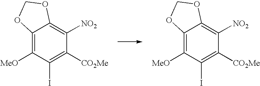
C12=C([MeO])C(I)=C([CO2Me])C([NO2])=C1OCO2.C12=C([MeO])C(I)=C([CO2Me])C([NO2])=C1OCO2
